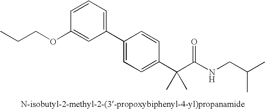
C1(C2=CC=C(C(C(NCC(C)C)=O)(C)C)C=C2)=CC=CC(OCCC)=C1
